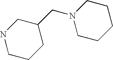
C1CCC(CN2CCCCC2)CN1
